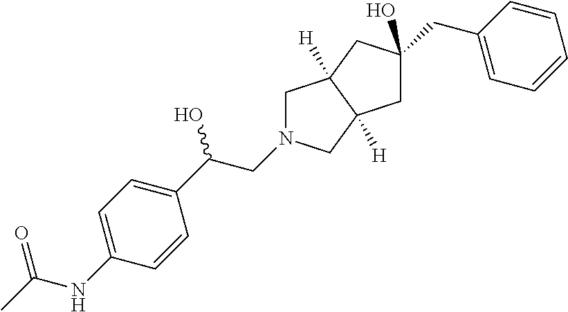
C1(C(O)CN2CC3([H])C([H])(C2)CC(CC2=CC=CC=C2)(O)C3)=CC=C(NC(=O)C)C=C1
